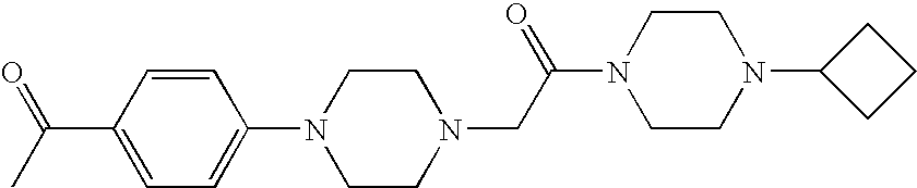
N1(C2=CC=C(C(=O)C)C=C2)CCN(CC(N2CCN(C3CCC3)CC2)=O)CC1
